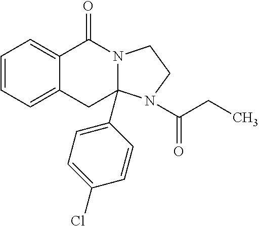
C1=CC=C2C(=C1)C(=O)N1CCN(C(CC)=O)C1(C1=CC=C(Cl)C=C1)C2
